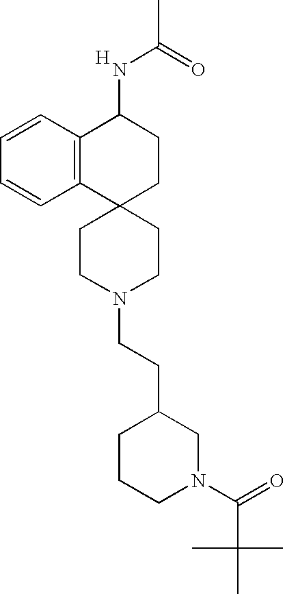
C1CN(CCC2CCCN(C(=O)C(C)(C)C)C2)CCC12CCC(NC(C)=O)C1=C2C=CC=C1.[H]
